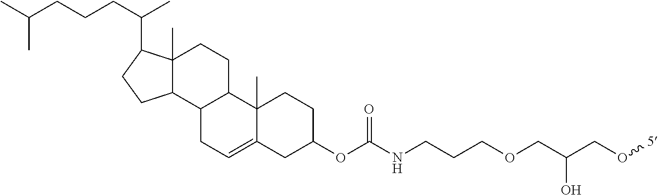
C12(C)C(C3C(CC1)C1(C)C(=CC3)CC(OC(NCCCOCC(CO[5])O)=O)CC1)CCC2C(C)CCCC(C)C
